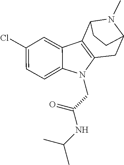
C12=C(N(CC(NC(C)C)=O)C3=CC=C(Cl)C=C13)CC1N(C)C2CC1
